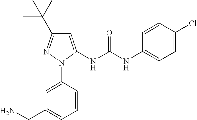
C1=C(N2C(NC(NC3=CC=C(Cl)C=C3)=O)=CC(C(C)(C)C)=N2)C=CC=C1CN
